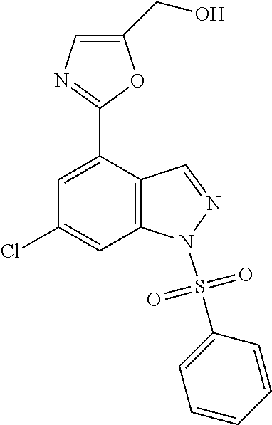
C1=C(C2=NC=C(CO)O2)C2=C(C=C1Cl)N(S(=O)(=O)C1=CC=CC=C1)N=C2
